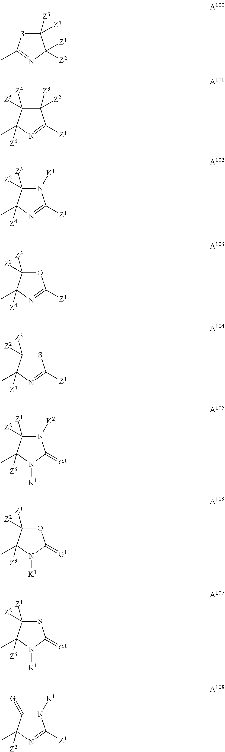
C1([Z3])([Z4])SC(C)=NC1([Z1])[Z2].C1([Z3])([Z2])C([Z4])([Z5])C(C)([Z6])N=C1[Z1].N1([K1])C([Z3])([Z2])C(C)([Z4])N=C1[Z1].O1C([Z3])([Z2])C(C)([Z4])N=C1[Z1].S1C([Z3])([Z2])C(C)([Z4])N=C1[Z1].N1([K2])C([Z1])([Z2])C(C)([Z3])N([K1])C1=[G1].O1C([Z1])([Z2])C(C)([Z3])N([K1])C1=[G1].S1C([Z1])([Z2])C(C)([Z3])N([K1])C1=[G1].N1([K1])C(=[G1])C(C)([Z2])N=C1[Z1]
